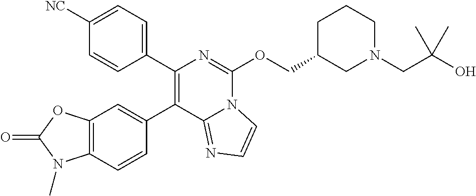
C1(C2=CC3=C(C=C2)N(C)C(=O)O3)=C(C2=CC=C([NC])C=C2)N=C(OCC2CCCN(CC(O)(C)C)C2)N2C1=NC=C2
